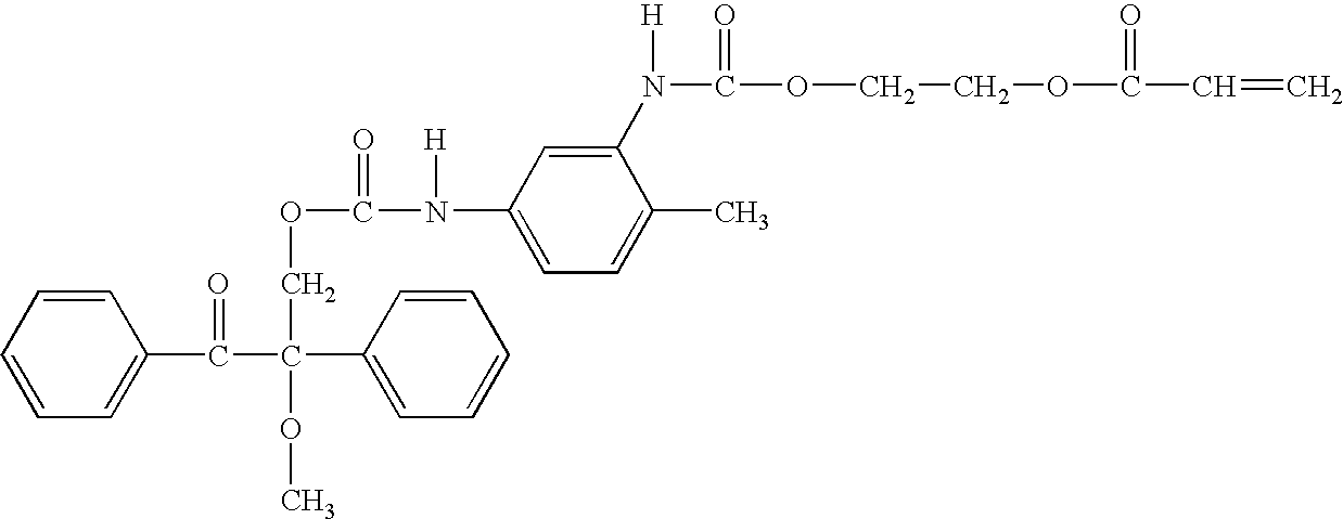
C1=CC=C(C(C(C2=CC=CC=C2)(COC(N(C2=CC=C(C)C(N([H])C(OCCOC(=O)C=C)=O)=C2)[H])=O)OC)=O)C=C1
